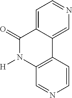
[H]N1C2=C(C3=CN=CC=C3C1=O)C=CN=C2
